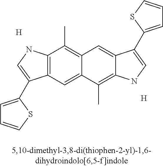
[H].C12=C(NC=C1C1=CC=CS1)C(C)=C1C(=C2)C(C)=C2C(=C1)C(C1=CC=CS1)=CN2.[H]
